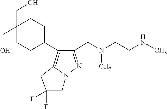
N(C)(CC1=NN2C(=C1C1CCC(CO)(CO)CC1)CC(F)(F)C2)CCNC
